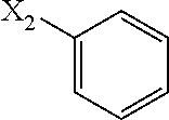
C1([X2])=CC=CC=C1
